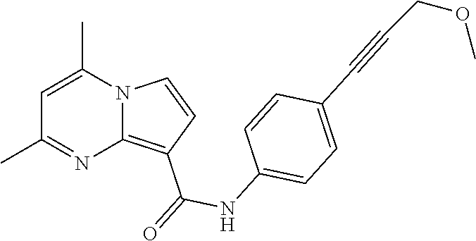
C1=C(C)N2C(=C(C(NC3=CC=C(C#CCOC)C=C3)=O)C=C2)N=C1C
